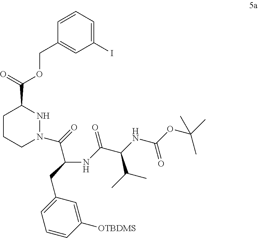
C1CCN(C(=O)C(NC(C(NC(OC(C)(C)C)=O)C(C)C)=O)CC2=CC=CC([OTBDMS])=C2)NC1C(OCC1=CC(I)=CC=C1)=O
